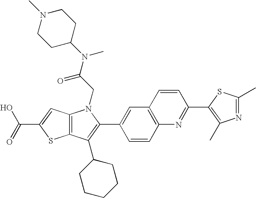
C(C1=CC2=C(S1)C(C1CCCCC1)=C(C1=CC3=C(C=C1)N=C(C1=C(C)N=C(C)S1)C=C3)N2CC(N(C1CCN(C)CC1)C)=O)(=O)O
